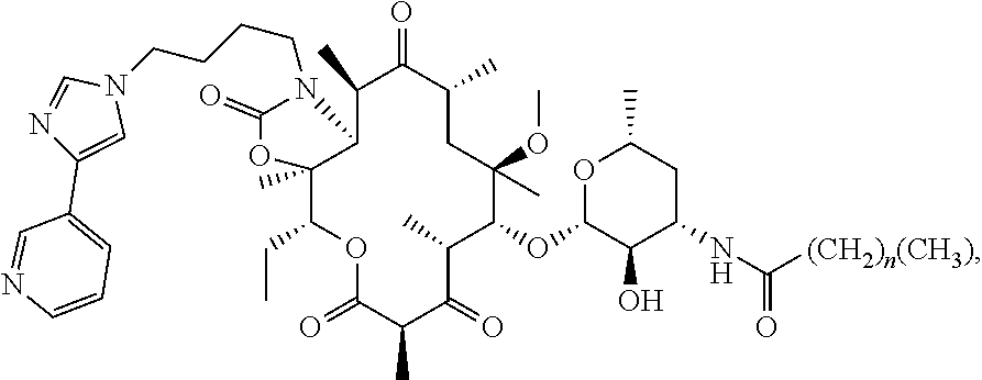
C1(C)C2C(C)(C(CC)OC(=O)C(C)C(=O)C(C)C(OC3OC(C)CC(NC([(CH2)n(CH3)])=O)C3O)C(C)(OC)CC(C)C1=O)OC(=O)N2CCCCN1C=NC(C2=CC=CN=C2)=C1
